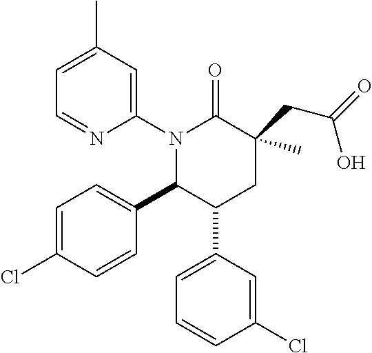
C1=C(C)C=C(N2C(C3=CC=C(Cl)C=C3)C(C3=CC=CC(Cl)=C3)CC(C)(CC(=O)O)C2=O)N=C1
